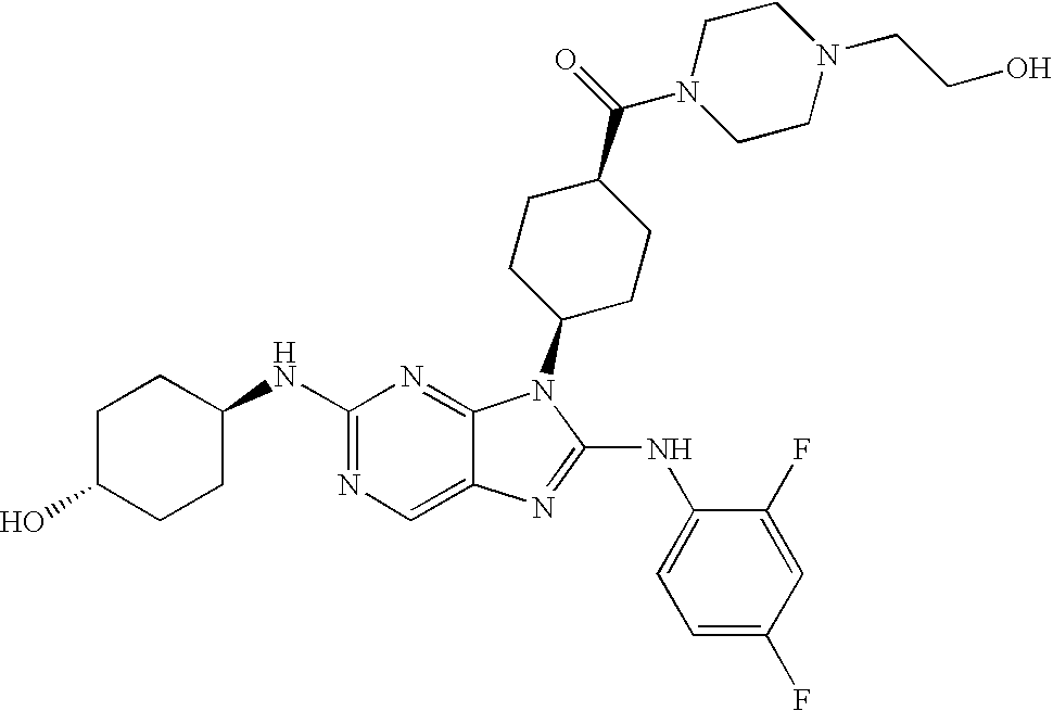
C1(NC2CCC(O)CC2)=NC=C2C(=N1)N(C1CCC(C(=O)N3CCN(CCO)CC3)CC1)C(NC1=CC=C(F)C=C1F)=N2
